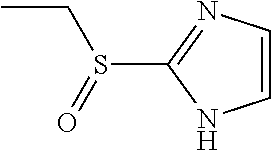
C1(S(CC)=O)=NC=CN1
